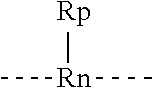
C[Rn](C)[Rp]
